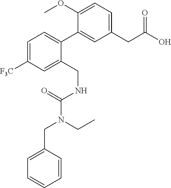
C1=C([F3C])C=C(CNC(=O)N(CC)CC2=CC=CC=C2)C(C2=CC(CC(O)=O)=CC=C2OC)=C1
